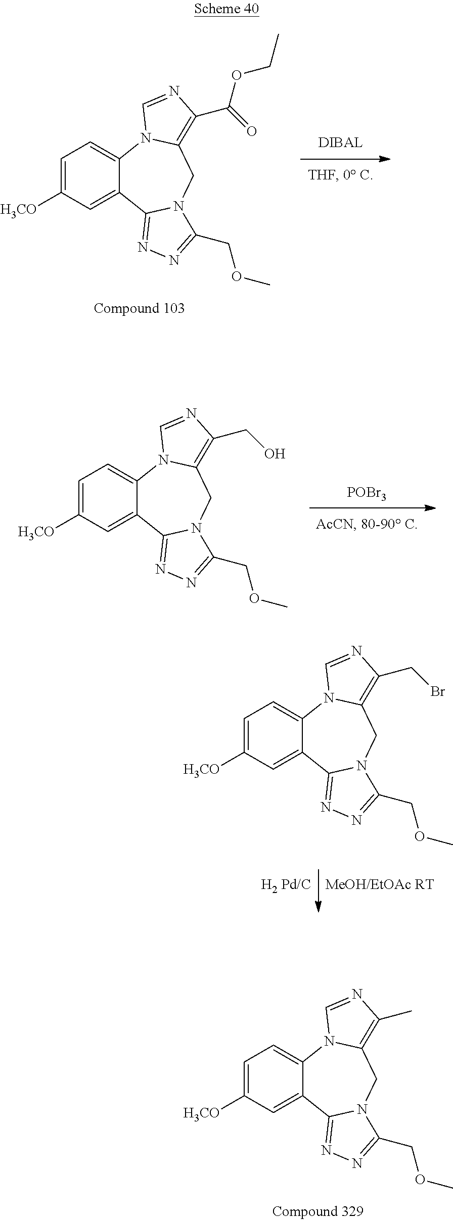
C1=C([H3CO])C=C2C(=C1)N1C(=C(C(=O)OCC)N=C1)CN1C2=NN=C1COC.C1=C([H3CO])C=C2C(=C1)N1C(=C(CO)N=C1)CN1C2=NN=C1COC.[POBr3].C1=C([H3CO])C=C2C(=C1)N1C(=C(CBr)N=C1)CN1C2=NN=C1COC.C1=C([H3CO])C=C2C(=C1)N1C(=C(C)N=C1)CN1C2=NN=C1COC
